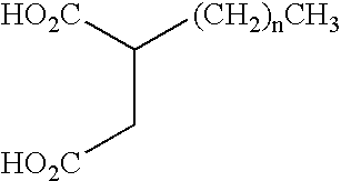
[HO2C]C(C[HO2C])[(CH2)nCH3]
